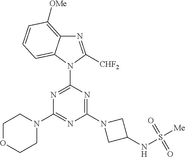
N1=C([CHF2])N(C2=NC(N3CCOCC3)=NC(N3CC(NS([Me])(=O)=O)C3)=N2)C2=CC=CC([OMe])=C12
